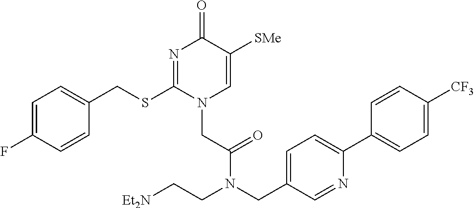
C1=C(F)C=CC(CSC2=NC(=O)C([SMe])=CN2CC(=O)N(CC2=CC=C(C3=CC=C([CF3])C=C3)N=C2)CC[Et2N])=C1
